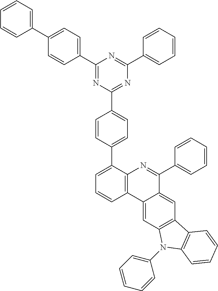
C1=CC=C(C2=CC=C(C3=NC(C4=CC=C(C5=CC=CC6=C5N=C(C5=CC=CC=C5)C5=CC7=C(C=C65)N(C5=CC=CC=C5)C5=C7C=CC=C5)C=C4)=NC(C4=CC=CC=C4)=N3)C=C2)C=C1
